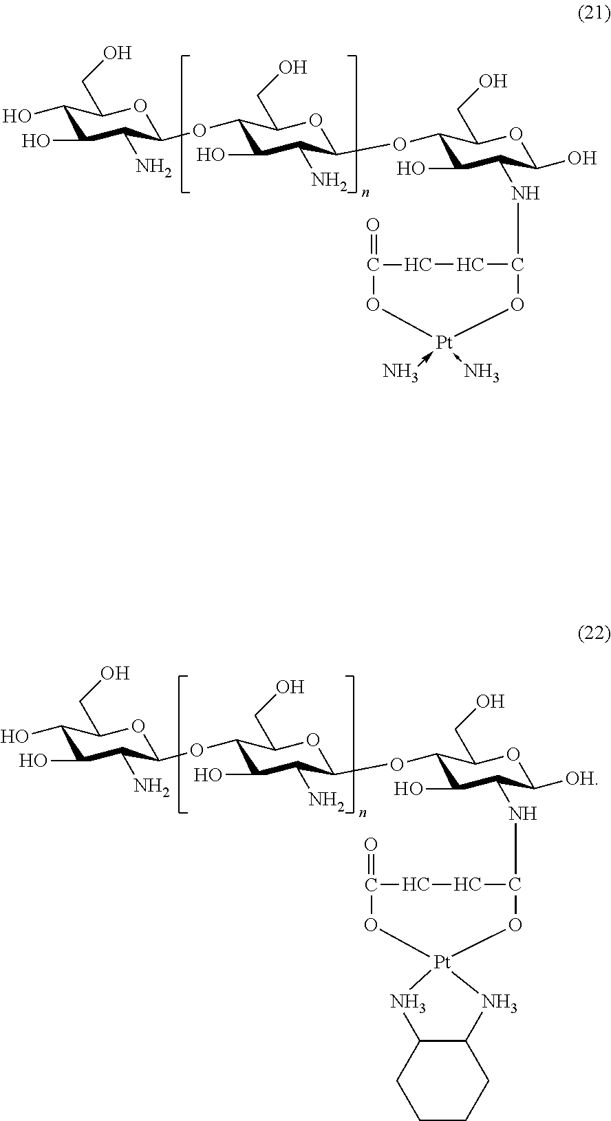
C1(O)C(O)C(N)C(OC2C(O)C(N)C(OC3C(O)C(NC4CCC(=O)O[Pt](-N)(-N)O4)C(O)OC3CO)OC2CO)OC1CO.C1(O)C(O)C(N)C(OC2C(O)C(N)C(OC3C(O)C(NC4CCC(=O)O[Pt]5(O4)NC4C(CCCC4)N5)C([OH])OC3CO)OC2CO)OC1CO
